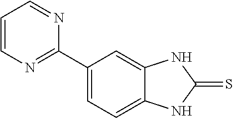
C1(C2=NC=CC=N2)=CC=C2C(=C1)NC(=S)N2
